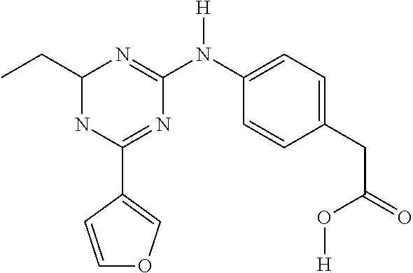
C1(C2=NC(N([H])C3=CC=C(CC(=O)O[H])C=C3)=NC(CC)N2)=COC=C1
